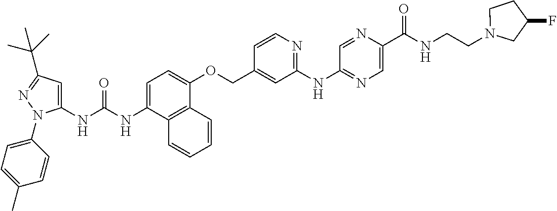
N(C1=CC=C(OCC2=CC(NC3=NC=C(C(NCCN4CCC(F)C4)=O)N=C3)=NC=C2)C2=C1C=CC=C2)C(=O)NC1=CC(C(C)(C)C)=NN1C1=CC=C(C)C=C1
